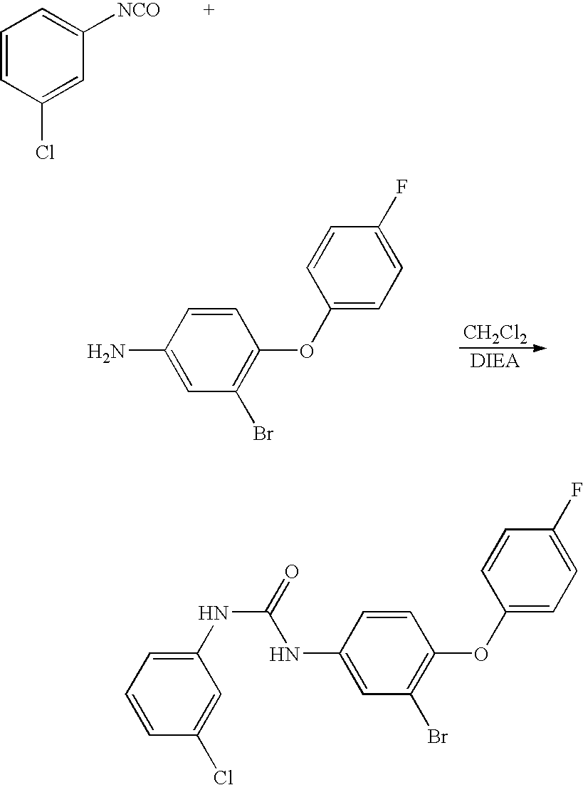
C1=CC(Cl)=CC([NCO])=C1.C1(N)=CC(Br)=C(OC2=CC=C(F)C=C2)C=C1.[CH2Cl2].C1=CC(Cl)=CC(NC(=O)NC2=CC(Br)=C(OC3=CC=C(F)C=C3)C=C2)=C1
